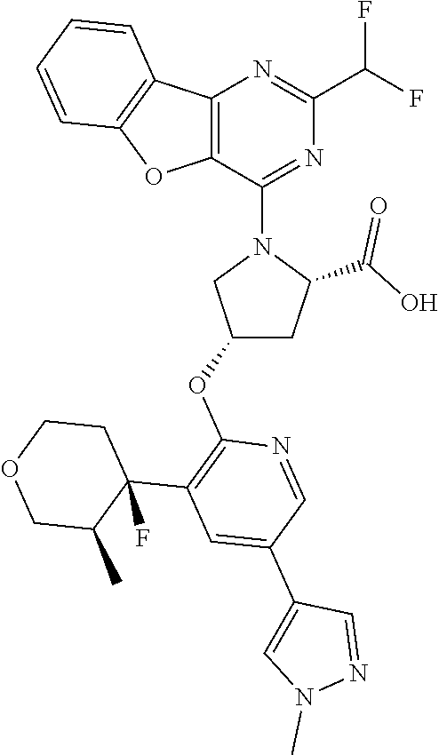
C12=C(OC3=C1C=CC=C3)C(N1CC(OC3=C(C4(F)C(C)COCC4)C=C(C4=CN(C)N=C4)C=N3)CC1C(O)=O)=NC(C(F)F)=N2
